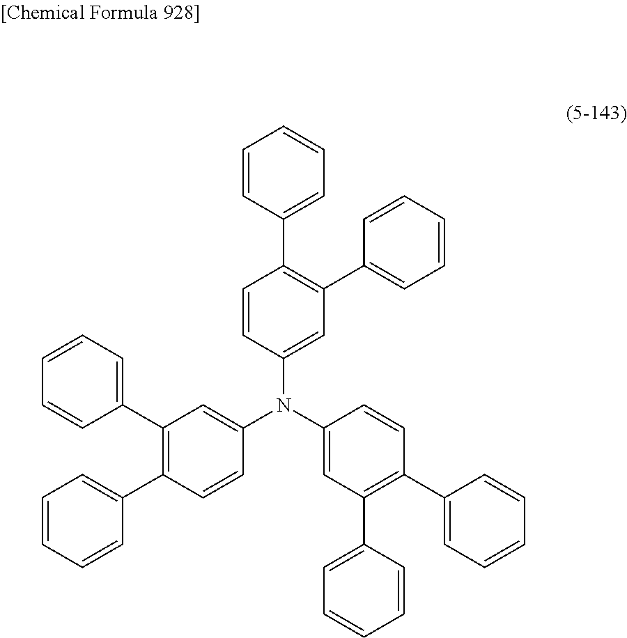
C1=CC(C2=C(C3=CC=CC=C3)C=C(N(C3=CC(C4=CC=CC=C4)=C(C4=CC=CC=C4)C=C3)C3=CC(C4=CC=CC=C4)=C(C4=CC=CC=C4)C=C3)C=C2)=CC=C1
